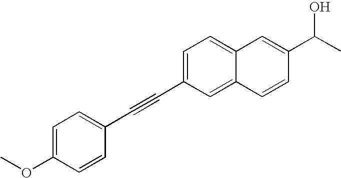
C12=CC=C(C#CC3=CC=C(OC)C=C3)C=C1C=CC(C(C)O)=C2
